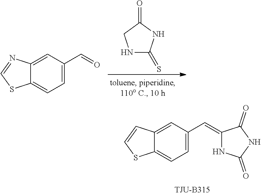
N1C(=S)NC(=O)C1.C12=CC=C(C=O)C=C1N=CS2.C12=CC=C(C=C3NC(=O)NC3=O)C=C1C=CS2
